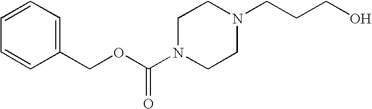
C1=CC(COC(N2CCN(CCCO)CC2)=O)=CC=C1
